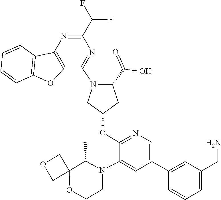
C12(COC1)OCCN(C1=CC(C3=CC(CN)=CC=C3)=CN=C1OC1CN(C3=NC(C(F)F)=NC4=C3OC3=C4C=CC=C3)C(C(=O)O)C1)C2C
